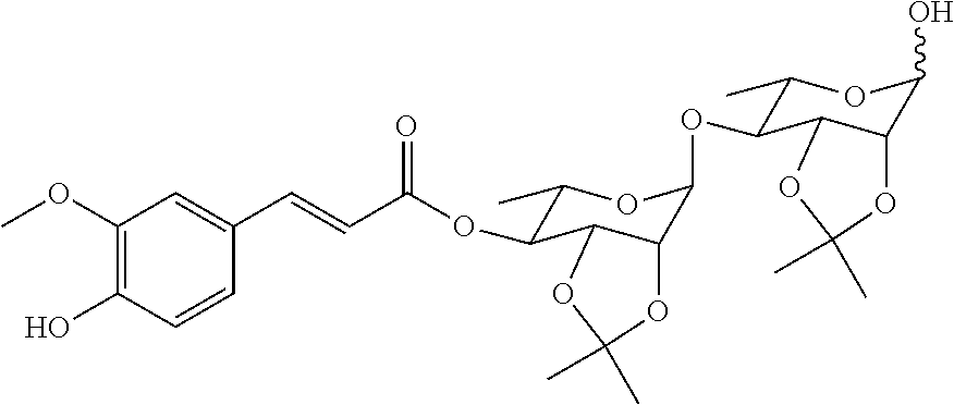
C1(C)OC(OC2C(C)OC(O)C3C2OC(C)(C)O3)C2C(C1OC(C=CC1=CC(OC)=C(O)C=C1)=O)OC(C)(C)O2
